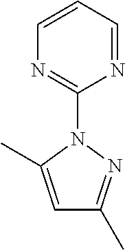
C1=CC=NC(N2C(C)=CC(C)=N2)=N1
